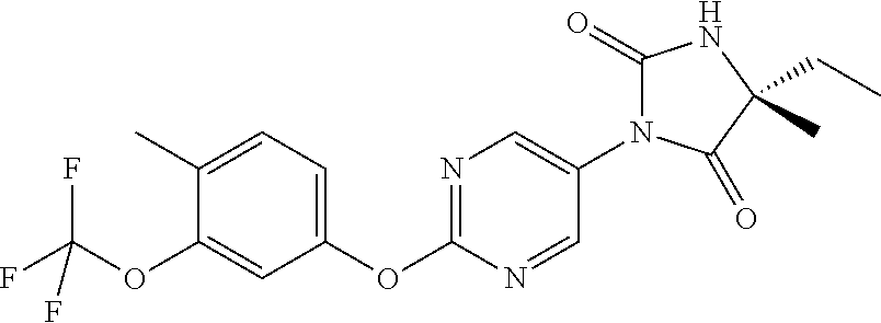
C1(C)=CC=C(OC2=NC=C(N3C(=O)NC(CC)(C)C3=O)C=N2)C=C1OC(F)(F)F
